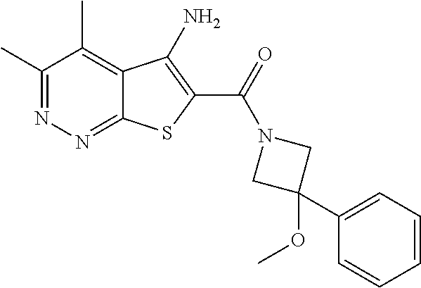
C1(C)=NN=C2C(=C1C)C(N)=C(C(=O)N1CC(OC)(C3=CC=CC=C3)C1)S2
